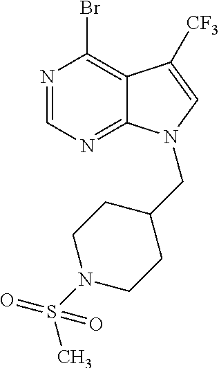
N1=CN=C2C(=C1Br)C([CF3])=CN2CC1CCN(S(C)(=O)=O)CC1
